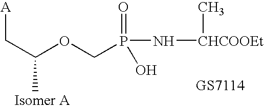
[A]CC(C)OCP(=O)(N[CHCOOEt]C)O
